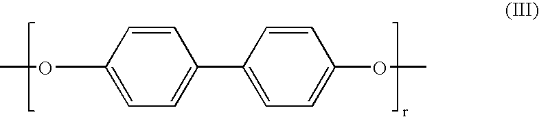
O(C1=CC=C(C2=CC=C(OC)C=C2)C=C1)C
